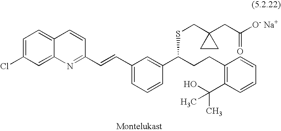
C1=C(Cl)C=C2C(=C1)C=CC(C=CC1=CC=CC(C(CCC3=C(C(O)(C)C)C=CC=C3)SCC3(CC([O- Na+])=O)CC3)=C1)=N2
